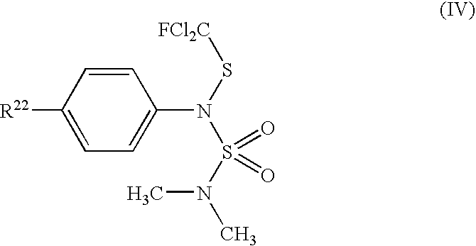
C1=C(N(S[FCl2C])S(N(C)C)(=O)=O)C=CC([R22])=C1
